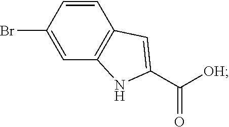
C12=C(C=CC(Br)=C1)C=C(C(=O)[OH])N2
